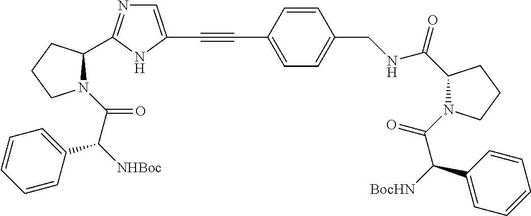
C1=C(C#CC2=CN=C(C3N(C(C([NHBoc])C4=CC=CC=C4)=O)CCC3)N2)C=CC(CNC(C2N(C(C(C3=CC=CC=C3)[BocHN])=O)CCC2)=O)=C1
